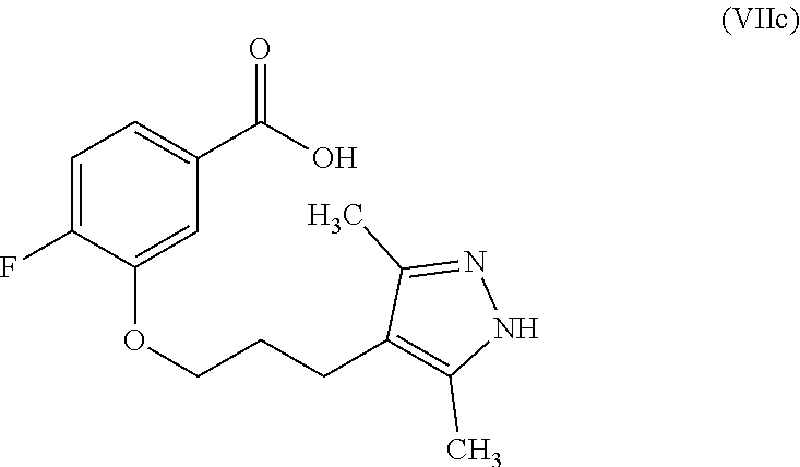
C1=C(F)C(OCCCC2=C(C)NN=C2C)=CC(C(=O)O)=C1
